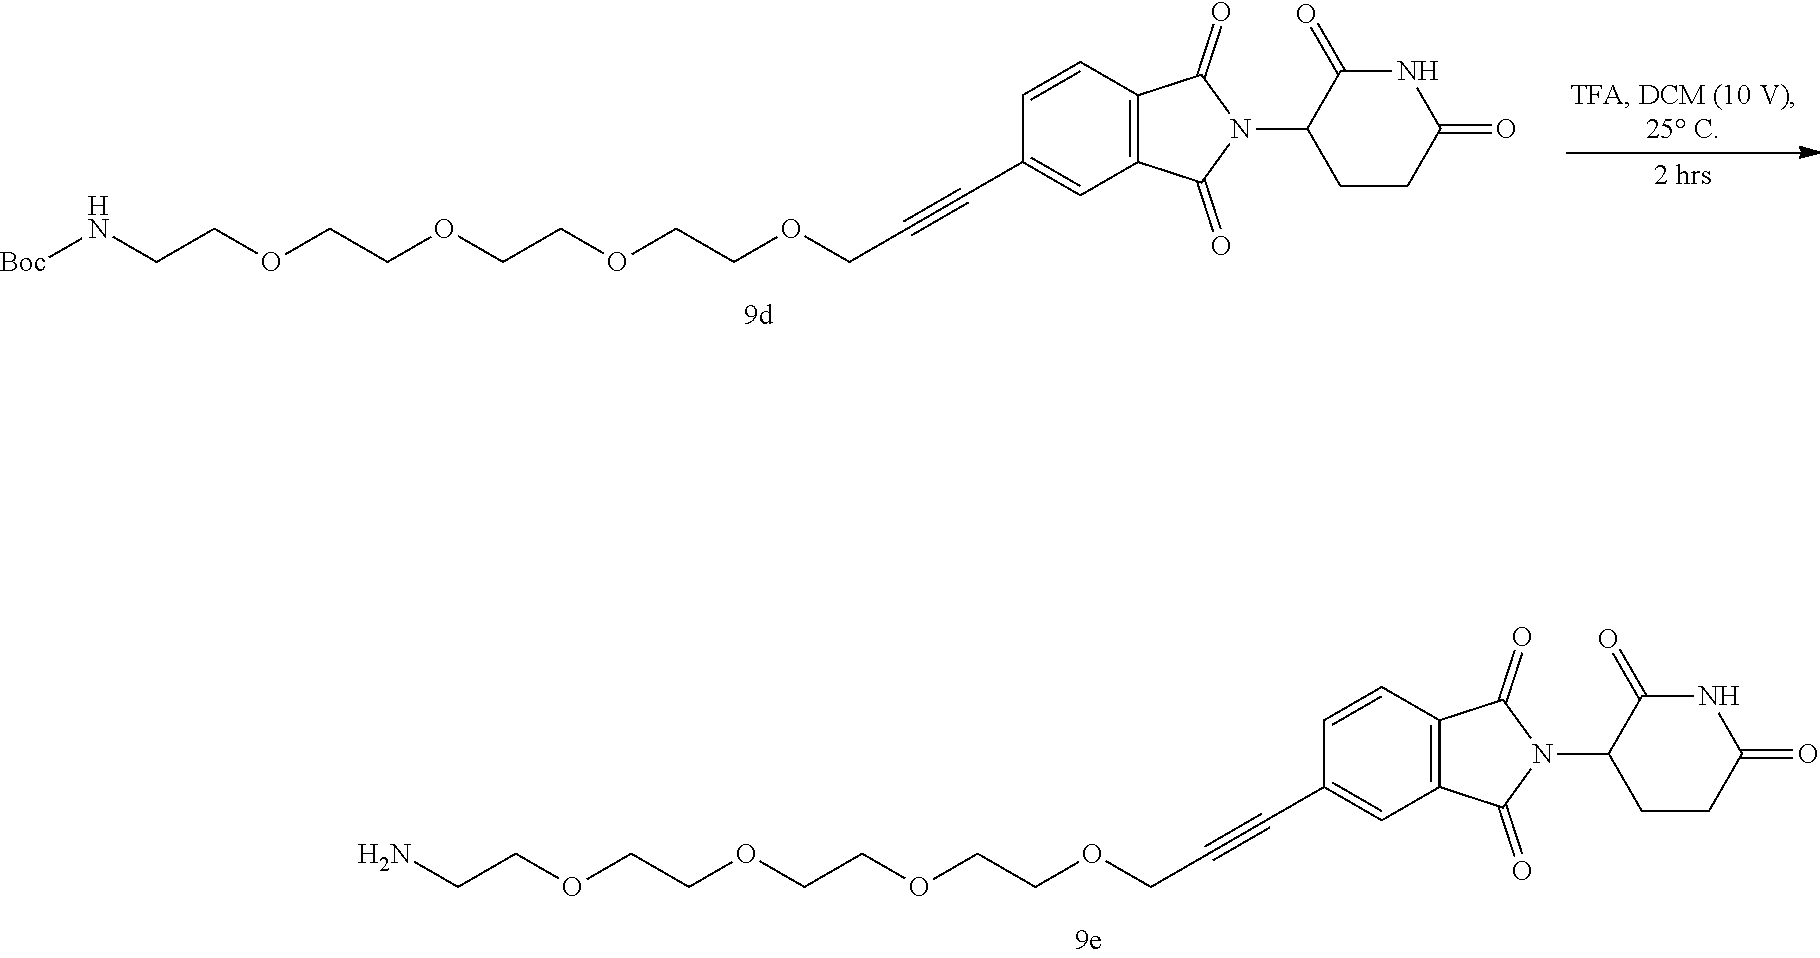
C(COCCOCCOCCOCC#CC1=CC2=C(C=C1)C(=O)N(C1CCC(=O)NC1=O)C2=O)N[Boc].C(COCCOCCOCCOCC#CC1=CC2=C(C=C1)C(=O)N(C1CCC(=O)NC1=O)C2=O)N
